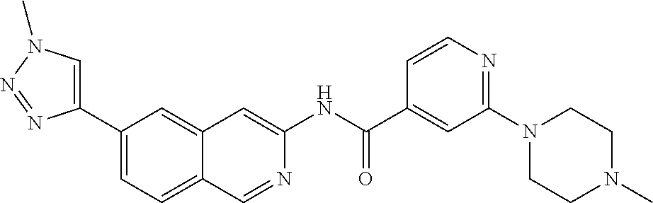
C1(C(NC2=CC3=CC(C4=CN(C)N=N4)=CC=C3C=N2)=O)=CC(N2CCN(C)CC2)=NC=C1
